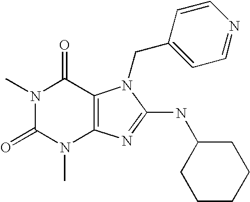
N1(C)C(=O)N(C)C2=C(C1=O)N(CC1=CC=NC=C1)C(NC1CCCCC1)=N2
